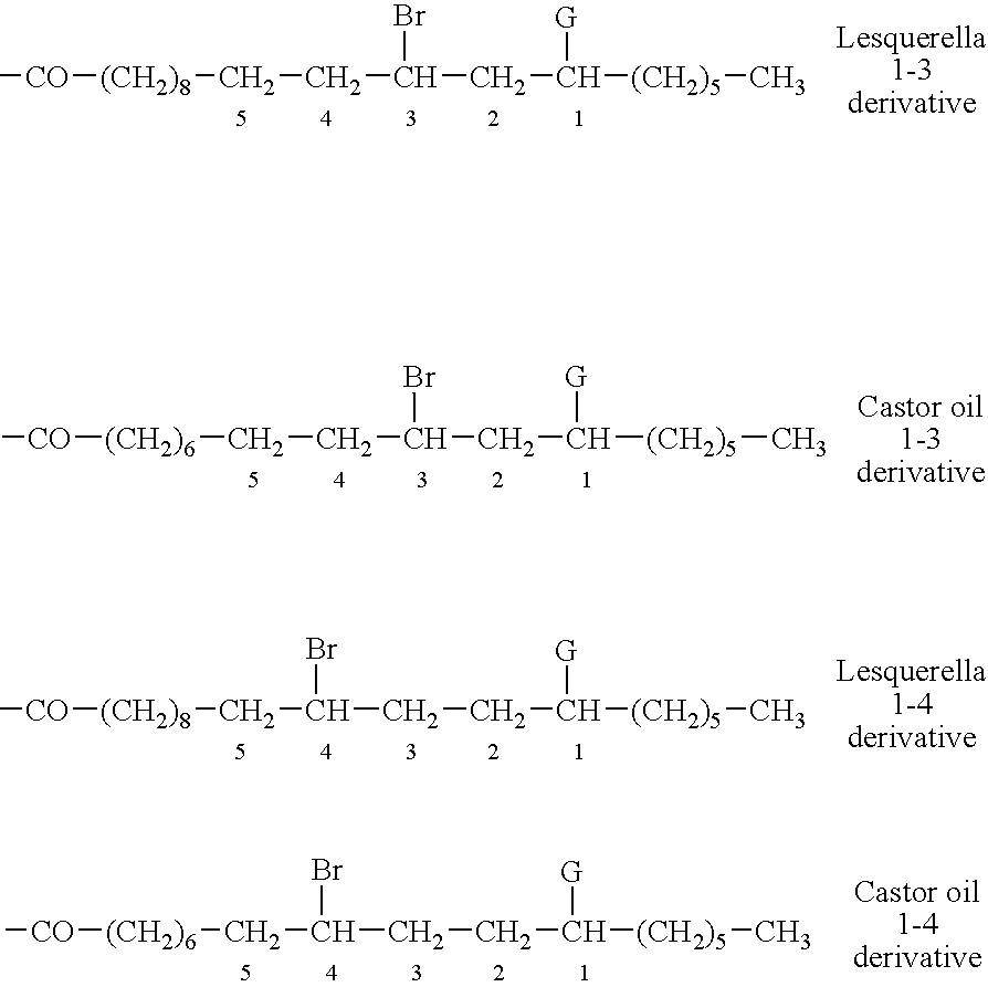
C[CO][(CH2)8]CCC(CC([(CH2)5]C)[G])Br.C[CO][(CH2)6]CCC(CC([(CH2)5]C)[G])Br.C[CO][(CH2)8]CC(CCC([(CH2)5]C)[G])Br.C[CO][(CH2)6]CC(CCC([(CH2)5]C)[G])Br
